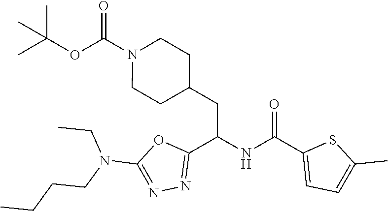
C(OC(N1CCC(CC(NC(C2=CC=C(C)S2)=O)C2=NN=C(N(CCCC)CC)O2)CC1)=O)(C)(C)C
